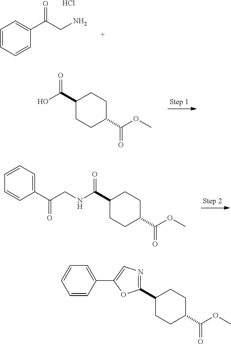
C1(C(O)=O)CCC(C(OC)=O)CC1.C1(C2=NC=C(C3=CC=CC=C3)O2)CCC(C(OC)=O)CC1.C1(C(NCC(C2=CC=CC=C2)=O)=O)CCC(C(OC)=O)CC1.C1=CC=CC(C(CN)=O)=C1.Cl
